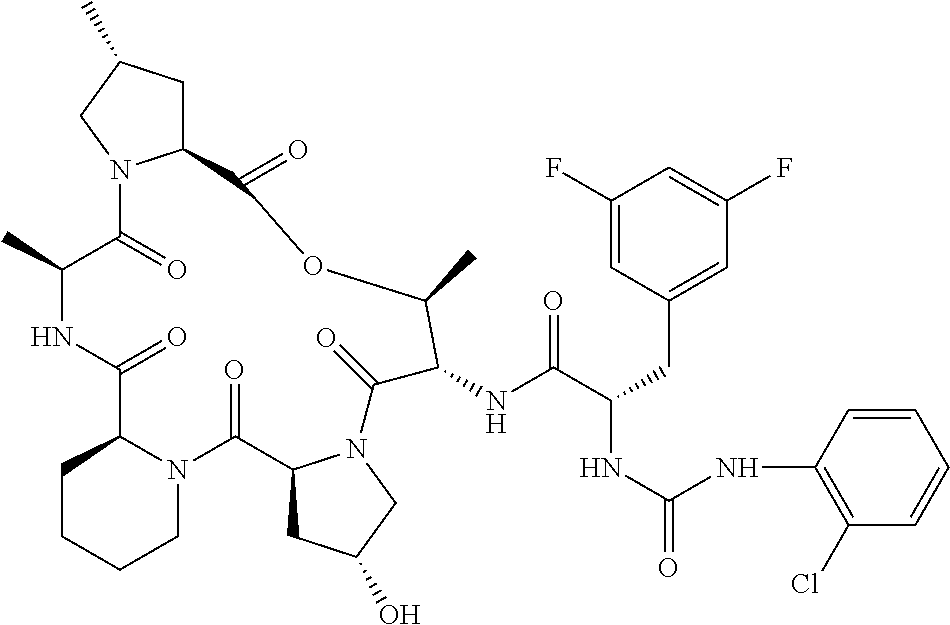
C1CCCN2C1C(=O)NC(C)C(=O)N1C(CC(C)C1)C(=O)OC(C)C(NC(C(CC1=CC(F)=CC(F)=C1)NC(=O)NC1=C(Cl)C=CC=C1)=O)C(=O)N1C(C2=O)CC(O)C1
